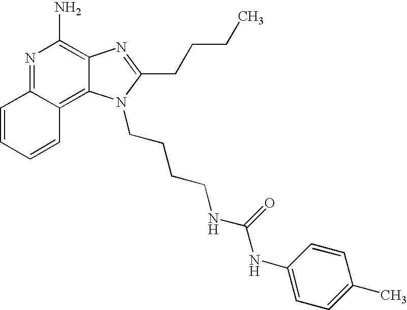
N1=C2C(=C3C(=C1N)N=C(CCCC)N3CCCCNC(NC1=CC=C(C)C=C1)=O)C=CC=C2
